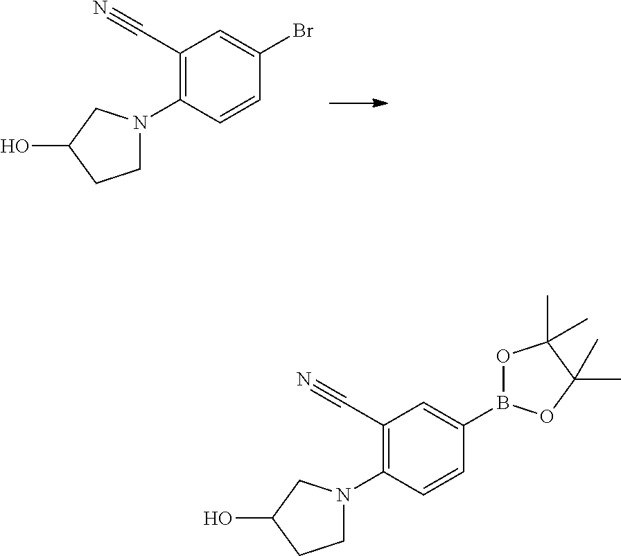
C1(C#N)=C(N2CCC(O)C2)C=CC(Br)=C1.C1(C#N)=C(N2CCC(O)C2)C=CC(B2OC(C)(C)C(C)(C)O2)=C1
